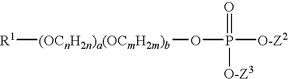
[R1][(OCnH2n)a(OCmH2m)b]OP(=O)([O-Z2])[O-Z3]
